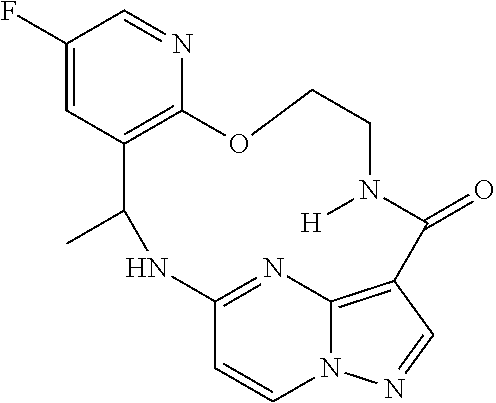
C1(F)=CC2=C(N=C1)OCCN([H])C(=O)C1=C3N(C=CC(=N3)NC2C)N=C1
